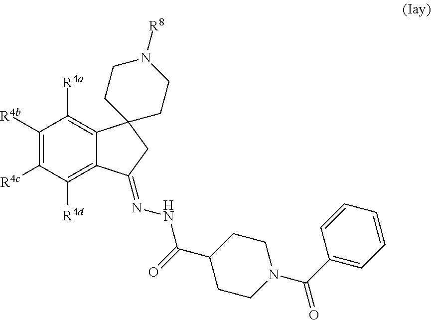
C1([R4b])=C([R4c])C([R4d])=C2C(=C1[R4a])C1(CC2=NNC(C2CCN(C(C3=CC=CC=C3)=O)CC2)=O)CCN([R8])CC1
